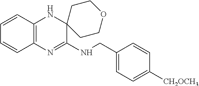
C1=CC2=C(C=C1)N=C(NCC1=CC=C([CH2OCH3])C=C1)C1(N2)CCOCC1
